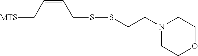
[MTS]CC=CCSSCCN1CCOCC1
